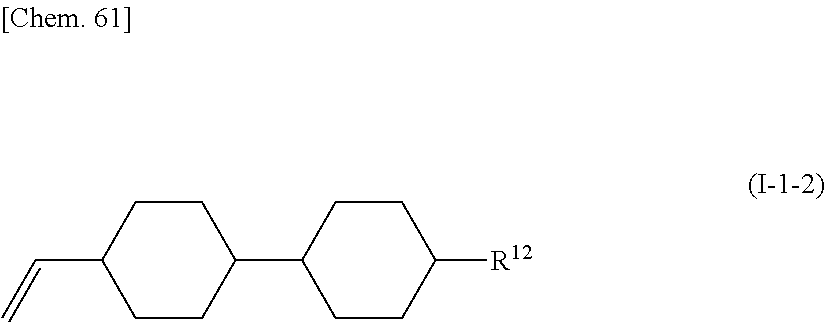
C(C1CCC(C2CCC([R12])CC2)CC1)=C
